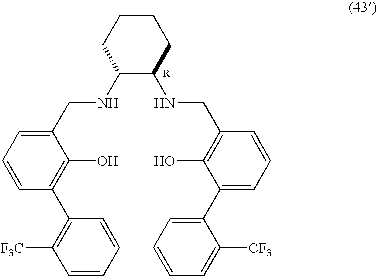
C1CCC(NCC2=CC=CC(C3=C([F3C])C=CC=C3)=C2O)C(NCC2=C(O)C(C3=CC=CC=C3[CF3])=CC=C2)C1
